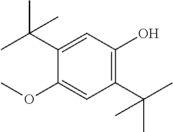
C1(C(C)(C)C)=C(O)C=C(C(C)(C)C)C(OC)=C1
